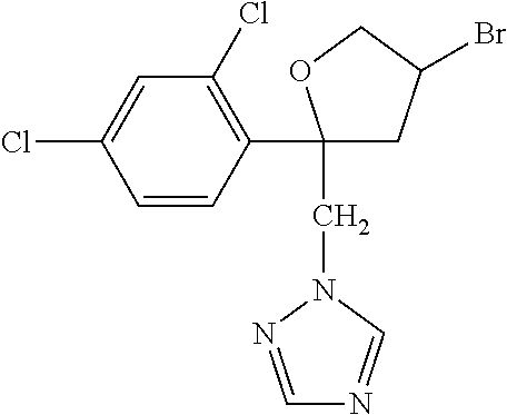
C(C1(C2=C(Cl)C=C(Cl)C=C2)CC(Br)CO1)N1N=CN=C1
